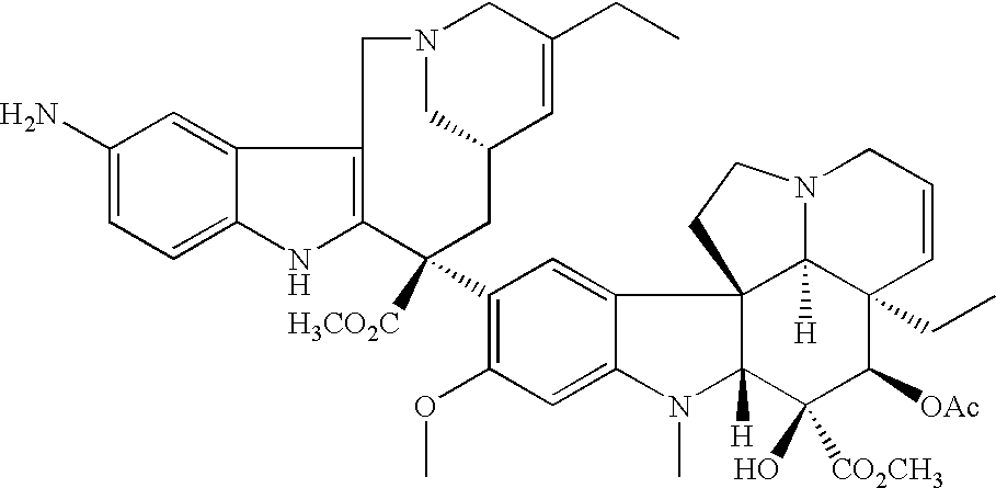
C1(N)=CC=C2C(=C1)C1=C(N2)C([H3CO2C])(C2=C(OC)C=C3C(=C2)C24C([H])(N3C)C(O)([CO2CH3])C([OAc])C3(CC)C2([H])N(CC=C3)CC4)CC2C=C(CC)CN(C2)C1
